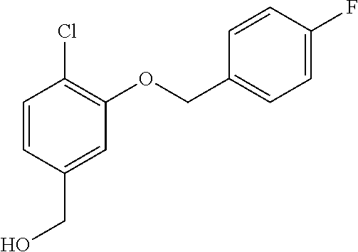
C1=CC(CO)=CC(OCC2=CC=C(F)C=C2)=C1Cl
